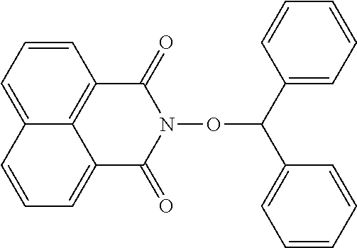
C1=CC2=C3C(=C1)C=CC=C3C(=O)N(OC(C1=CC=CC=C1)C1=CC=CC=C1)C2=O
